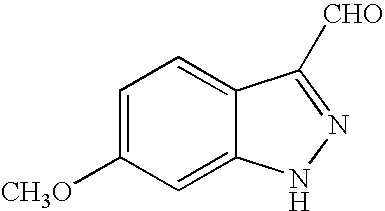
C1=C2C(=CC=C1[CH3O])C([CHO])=NN2
